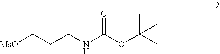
[MsO]CCCNC(OC(C)(C)C)=O
